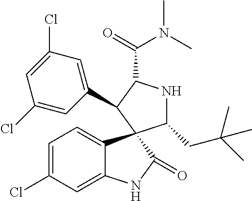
C1=C(Cl)C=C2C(=C1)C1(C(=O)N2)C(CC(C)(C)C)NC(C(=O)N(C)C)C1C1=CC(Cl)=CC(Cl)=C1
